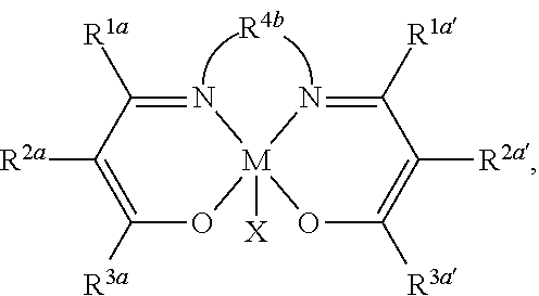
N1=C([R1a])C([R2a])=C([R3a])O[M]12([X])OC([R3a])=C([R2a])C([R1a])=N2
